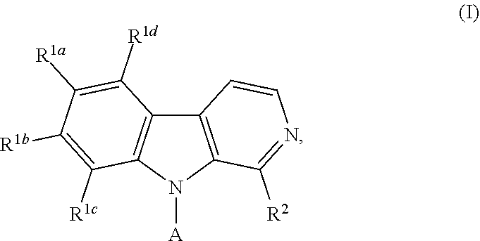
C12=C(N([A])C3=C1C([R1d])=C([R1a])C([R1b])=C3[R1c])C([R2])=NC=C2
